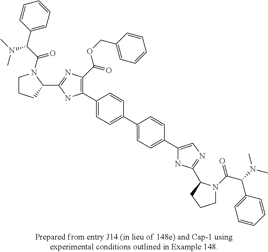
C1(C2=C(C(=O)OCC3=CC=CC=C3)N=C(C3N(C(C(C4=CC=CC=C4)N(C)C)=O)CCC3)N2)=CC=C(C2=CC=C(C3=CN=C(C4N(C(C(C5=CC=CC=C5)N(C)C)=O)CCC4)N3)C=C2)C=C1
